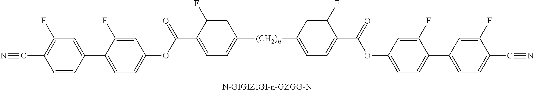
C(C1=CC=C([(CH2)n]C2=CC=C(C(=O)OC3=CC=C(C4=CC=C(C#N)C(F)=C4)C(F)=C3)C(F)=C2)C=C1F)(OC1=CC=C(C2=CC(F)=C(C#N)C=C2)C(F)=C1)=O
